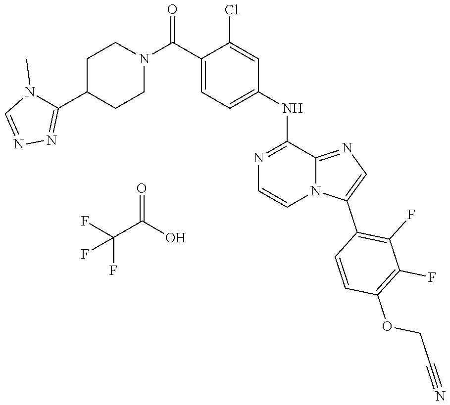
C1(NC2=CC=C(C(N3CCC(C4=NN=CN4C)CC3)=O)C(Cl)=C2)=NC=CN2C1=NC=C2C1=C(F)C(F)=C(OCC#N)C=C1.FC(C(O)=O)(F)F
